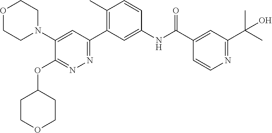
C1(N2CCOCC2)=CC(C2=C(C)C=CC(NC(C3=CC(C(C)(C)O)=NC=C3)=O)=C2)=NN=C1OC1CCOCC1
